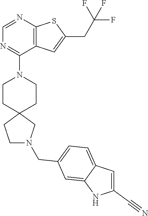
C12=C(C=C(CC(F)(F)F)S1)C(N1CCC3(CC1)CCN(CC1=CC=C4C(=C1)NC(C#N)=C4)C3)=NC=N2
